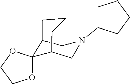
C12CCCC(CN(C3CCCC3)C1)C21OCCO1
